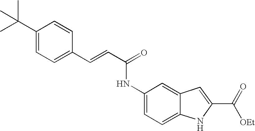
C1(C=CC(=O)NC2=CC=C3C(=C2)C=C(C(=O)[OEt])N3)=CC=C(C(C)(C)C)C=C1
